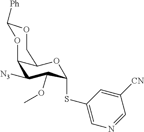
COC1C([N3])C2C(OC1SC1=CN=CC([CN])=C1)COC([Ph])O2
